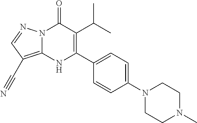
N12C(=C(C#N)C=N1)NC(C1=CC=C(N3CCN(C)CC3)C=C1)=C(C(C)C)C2=O
